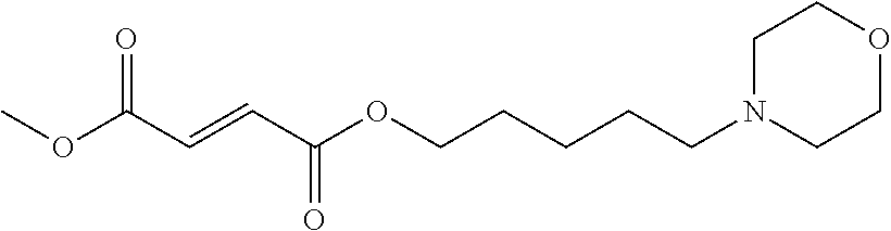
COC(C=CC(OCCCCCN1CCOCC1)=O)=O
